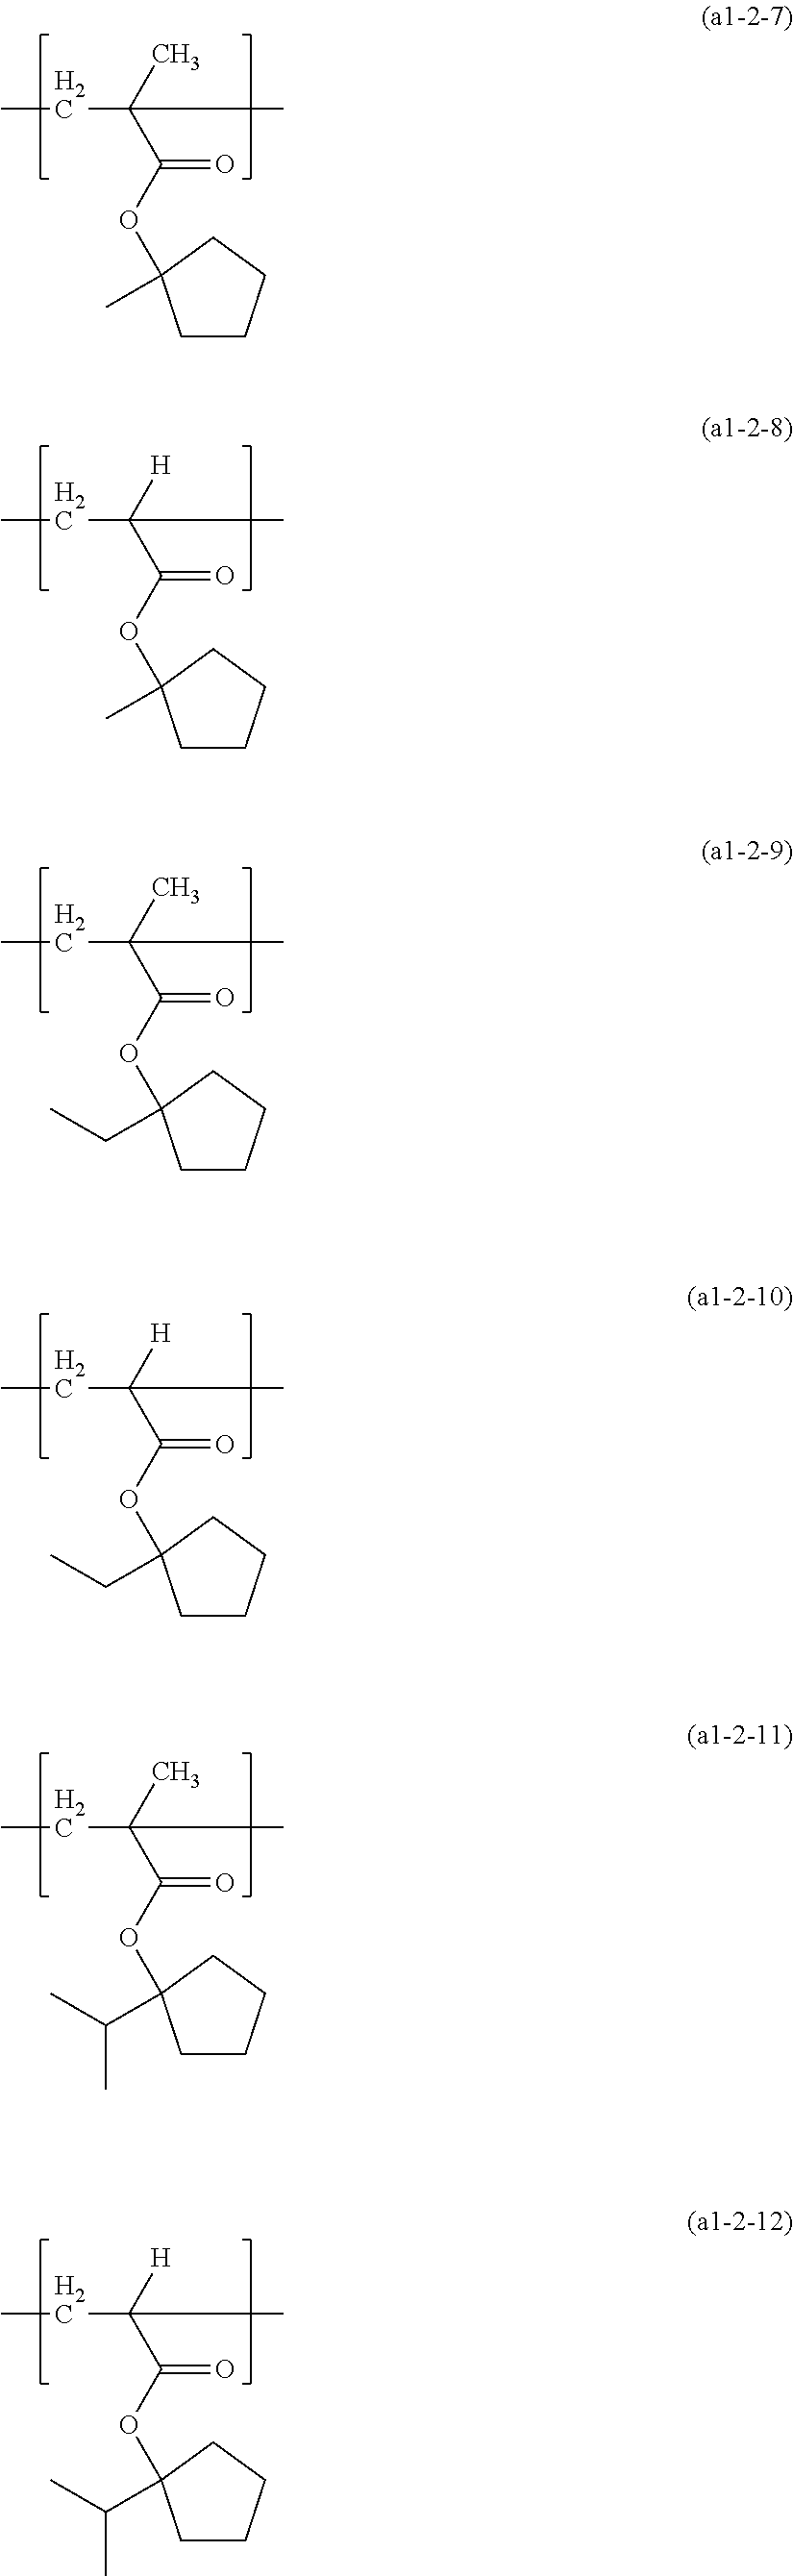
CCC(C(OC1(C)CCCC1)=O)(C)C.CCC(C(OC1(C)CCCC1)=O)([H])C.CCC(C(OC1(CC)CCCC1)=O)(C)C.CCC(C(OC1(CC)CCCC1)=O)([H])C.CCC(C(OC1(C(C)C)CCCC1)=O)(C)C.CCC(C(OC1(C(C)C)CCCC1)=O)([H])C
